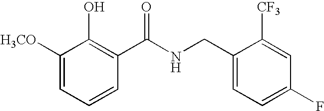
C1([H3CO])=CC=CC(C(NCC2=CC=C(F)C=C2[CF3])=O)=C1O
